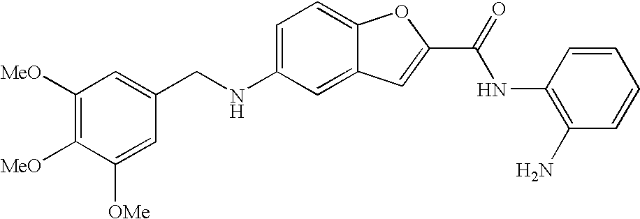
C1(CNC2=CC=C3C(=C2)C=C(C(=O)NC2=C(N)C=CC=C2)O3)=CC([MeO])=C([MeO])C([OMe])=C1
